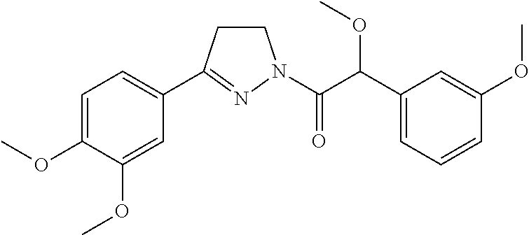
C1CC(C2=CC=C(OC)C(OC)=C2)=NN1C(C(C1=CC=CC(OC)=C1)OC)=O
